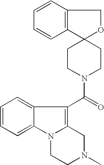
C12=CC=CC=C1N1C(=C2C(N2CCC3(CC2)C2=C(CO3)C=CC=C2)=O)CN(C)CC1
